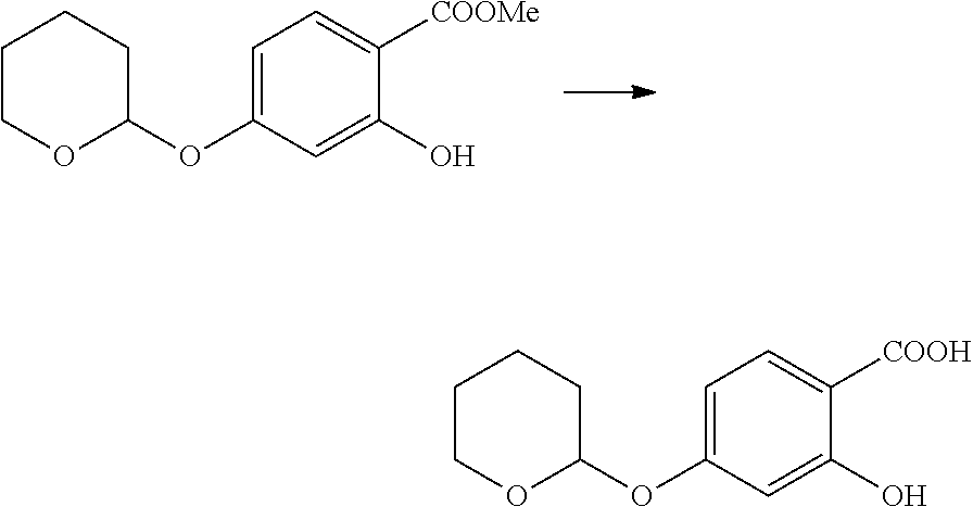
C1COC(OC2=CC=C([COOMe])C(O)=C2)CC1.C1COC(OC2=CC=C([COOH])C(O)=C2)CC1
